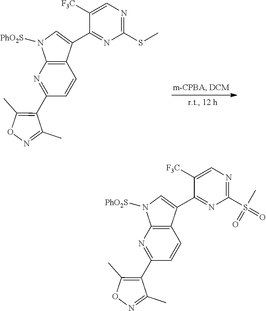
C1(C)=C(C2=NC3=C(C=C2)C(C2=NC(SC)=NC=C2[F3C])=CN3[PhO2S])C(C)=NO1.C1(C)=C(C2=NC3=C(C=C2)C(C2=NC(S(=O)(C)=O)=NC=C2[F3C])=CN3[PhO2S])C(C)=NO1
